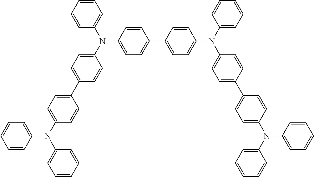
C1=CC(N(C2=CC=C(C3=CC=C(N(C4=CC=CC=C4)C4=CC=C(C5=CC=C(N(C6=CC=CC=C6)C6=CC=C(C7=CC=C(N(C8=CC=CC=C8)C8=CC=CC=C8)C=C7)C=C6)C=C5)C=C4)C=C3)C=C2)C2=CC=CC=C2)=CC=C1
